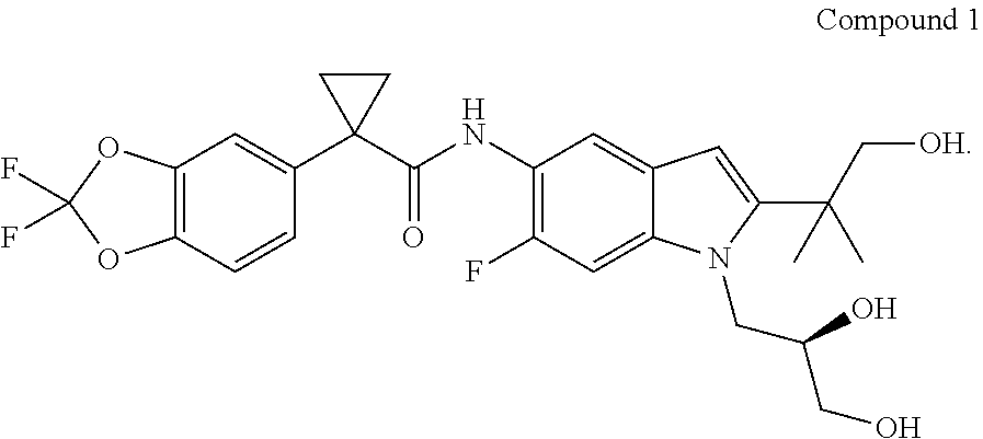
C12=C(C=CC(C3(C(=O)NC4=C(F)C=C5C(=C4)C=C(C(C)(C)C[OH])N5CC(O)CO)CC3)=C1)OC(F)(F)O2
